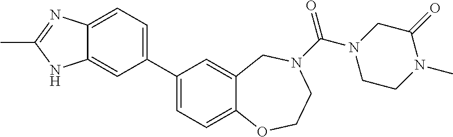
C1(C2=CC=C3C(=C2)NC(C)=N3)=CC=C2C(=C1)CN(C(N1CCN(C)C(=O)C1)=O)CCO2
